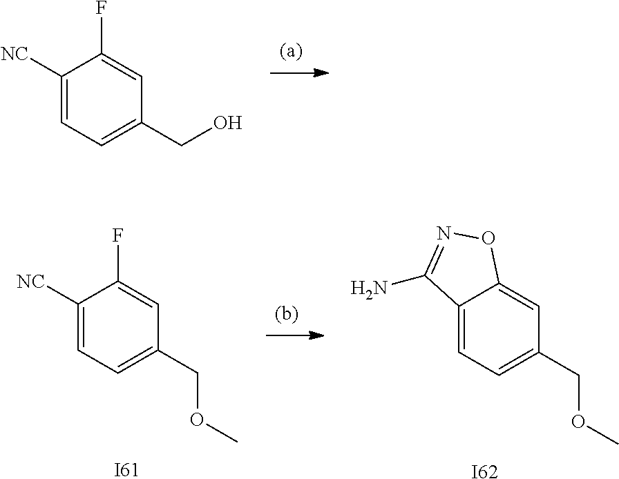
C1([NC])=CC=C(CO)C=C1F.C12=CC=C(COC)C=C1ON=C2N.[I62].C1([NC])=CC=C(COC)C=C1F.[I61]
